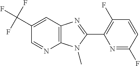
C12=C(C=C(C(F)(F)F)C=N1)N=C(C1=C(F)C=CC(F)=N1)N2C
